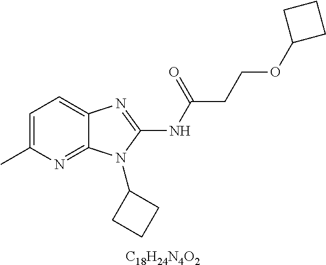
[C18H24N4O2].C1=C(C)N=C2C(=C1)N=C(NC(CCOC1CCC1)=O)N2C1CCC1
